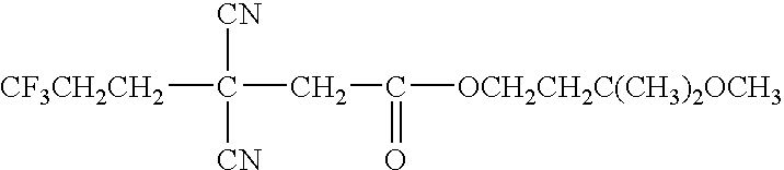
[CF3CH2CH2]C([CN])([CN])CC(=O)[OCH2CH2C(CH3)2OCH3]
